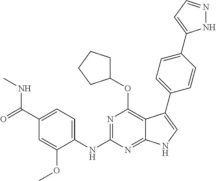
C1(C(=O)NC)=CC=C(NC2=NC(OC3CCCC3)=C3C(=N2)NC=C3C2=CC=C(C3=CC=NN3)C=C2)C(OC)=C1
